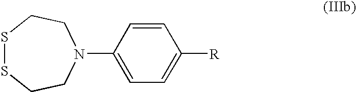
S1SCCN(C2=CC=C([R])C=C2)CC1
